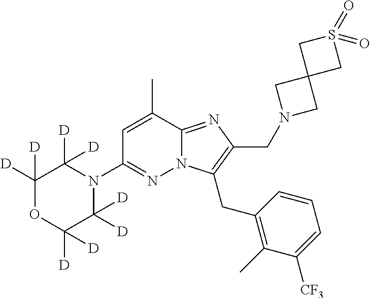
N12C(=NC(CN3CC4(C3)CS(=O)(=O)C4)=C1CC1=C(C)C([CF3])=CC=C1)C(C)=CC(N1C([D])([D])C([D])([D])OC([D])([D])C1([D])[D])=N2
